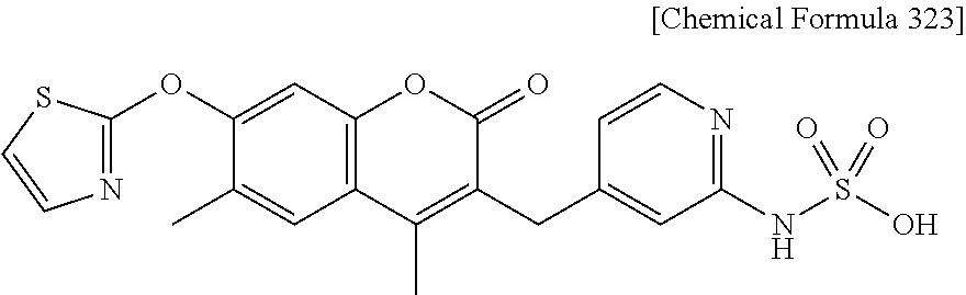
C1(OC2=NC=CS2)=CC2=C(C=C1C)C(C)=C(CC1=CC(NS(O)(=O)=O)=NC=C1)C(=O)O2
